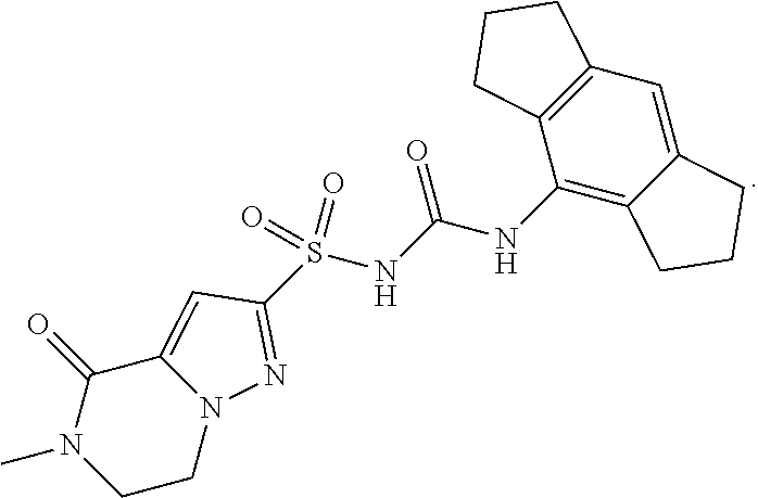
C1(NC(NS(C2=NN3C(=C2)C(=O)N(C)CC3)(=O)=O)=O)=C2C(=CC3=C1CCC3)CCC2
